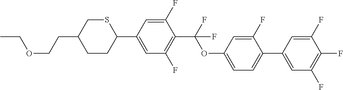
C(CC1CCC(C2=CC(F)=C(C(F)(OC3=CC=C(C4=CC(F)=C(F)C(F)=C4)C(F)=C3)F)C(F)=C2)SC1)OCC
